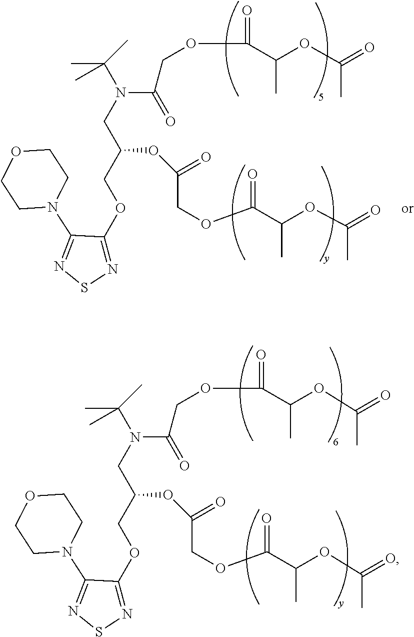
N1=C(OCC(CN(C(COC(C(OC(=O)C)C)=O)=O)C(C)(C)C)OC(COC(C(OC(=O)C)C)=O)=O)C(N2CCOCC2)=NS1.N1=C(OCC(CN(C(COC(C(OC(=O)C)C)=O)=O)C(C)(C)C)OC(COC(C(OC(=O)C)C)=O)=O)C(N2CCOCC2)=NS1
